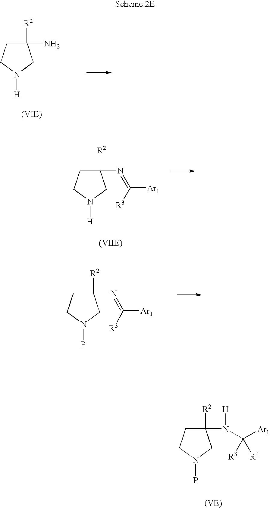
C1(N)([R2])CCN([H])C1.C1(N=C([Ar1])[R3])([R2])CCN([H])C1.C1(N=C([Ar1])[R3])([R2])CCN(P)C1.C1(N([H])C([Ar1])([R4])[R3])([R2])CCN(P)C1
